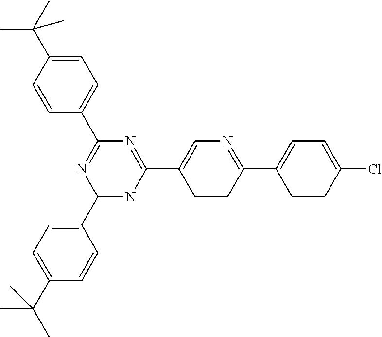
C1=C(C(C)(C)C)C=CC(C2=NC(C3=CC=C(C(C)(C)C)C=C3)=NC(C3=CN=C(C4=CC=C(Cl)C=C4)C=C3)=N2)=C1
